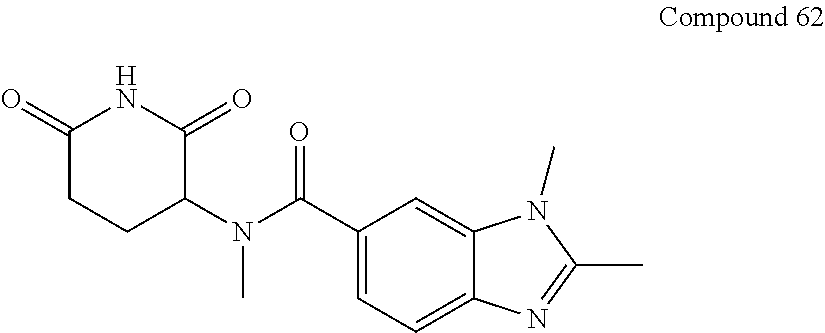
C1(N(C(C2=CC=C3C(=C2)N(C)C(C)=N3)=O)C)C(=O)NC(=O)CC1
